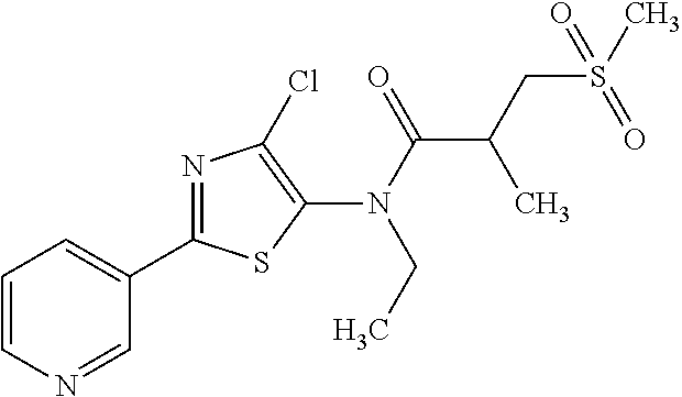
C1(N(C(=O)C(C)CS(=O)(C)=O)CC)=C(Cl)N=C(C2=CC=CN=C2)S1
